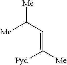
[Me]C(C=C([Me])[Pyd])[Me]
